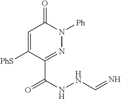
[PhS]C1=CC(=O)N([Ph])N=C1C(=O)NNC=N
